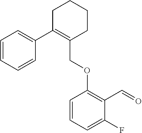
C1C(C2=CC=CC=C2)=C(COC2=C(C=O)C(F)=CC=C2)CCC1
